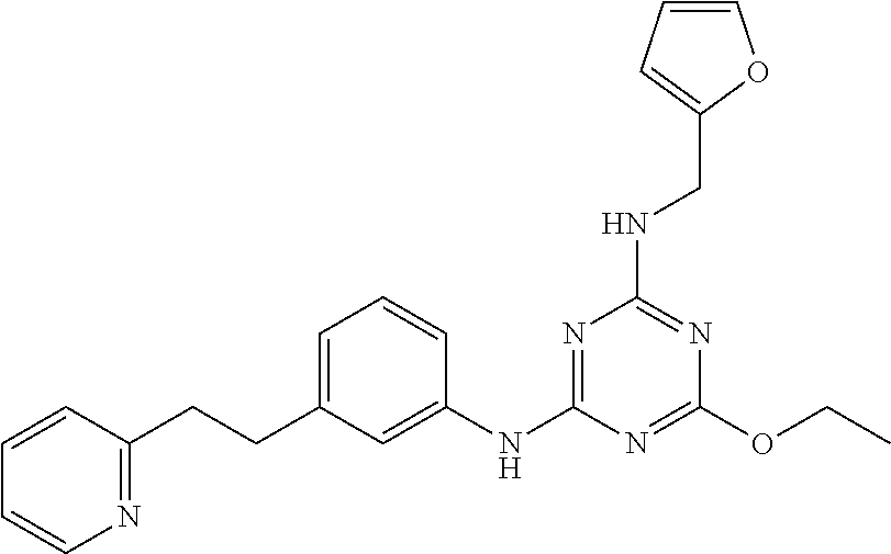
C1(OCC)=NC(NC2=CC(CCC3=NC=CC=C3)=CC=C2)=NC(NCC2=CC=CO2)=N1
